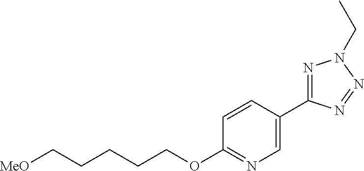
C(CCCCOC1=NC=C(C2=NN(CC)N=N2)C=C1)[MeO]
